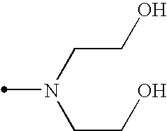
C(CN(CCO)C)O
